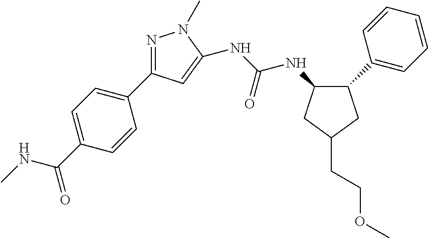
C1(NC(NC2=CC(C3=CC=C(C(=O)NC)C=C3)=NN2C)=O)C(C2=CC=CC=C2)CC(CCOC)C1
